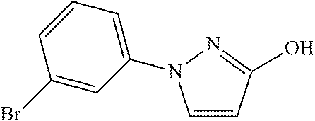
C1=CC(O)=NN1C1=CC=CC(Br)=C1
